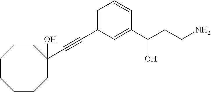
C(#CC1=CC=CC(C(CCN)O)=C1)C1(O)CCCCCCC1
